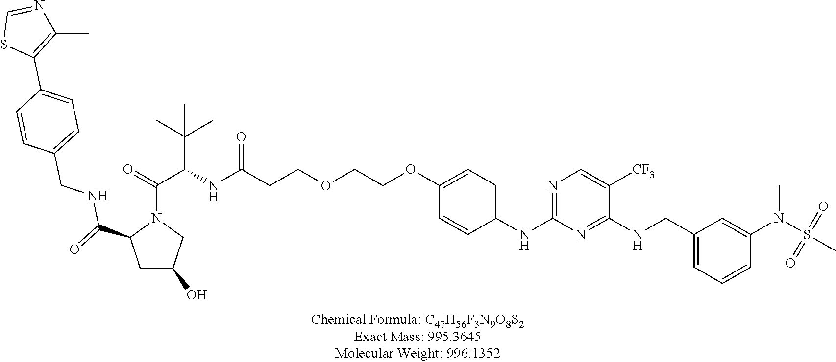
C1(NC2=NC=C([CF3])C(NCC3=CC=CC(N(S(C)(=O)=O)C)=C3)=N2)=CC=C(OCCOCCC(NC(C(=O)N2CC(O)CC2C(=O)NCC2=CC=C(C3=C(C)N=CS3)C=C2)C(C)(C)C)=O)C=C1
